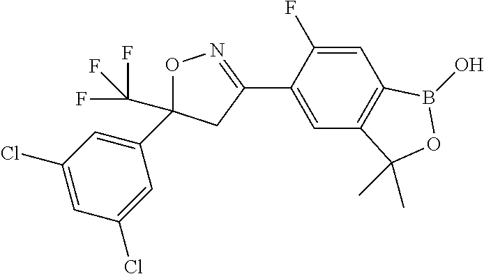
C1(C2=NOC(C3=CC(Cl)=CC(Cl)=C3)(C(F)(F)F)C2)=CC2=C(C=C1F)B(O)OC2(C)C
